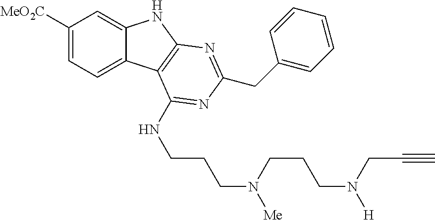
C1([MeO2C])=CC=C2C(=C1)NC1=C2C(NCCCN([Me])CCCN([H])CC#C)=NC(CC2=CC=CC=C2)=N1
